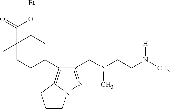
C1(CN(CCN(C)[H])C)=NN2C(=C1C1=CCC(C)(C(=O)O[Et])CC1)CCC2
